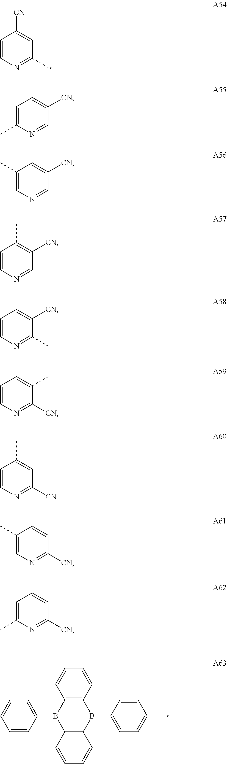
C1=CN=C(C)C=C1[CN].C1=C(C)N=CC([CN])=C1.C1(C)=CN=CC([CN])=C1.C1=CN=CC([CN])=C1C.C1=CN=C([CN])C=C1C.C1(C)=CN=C([CN])C=C1.C1=C(C)N=C([CN])C=C1.C12=C(B(C3=CC=CC=C3)C3=C(B1C1=CC=C(C)C=C1)C=CC=C3)C=CC=C2.C1=CN=C(C)C([CN])=C1.C1=CN=C([CN])C(C)=C1
